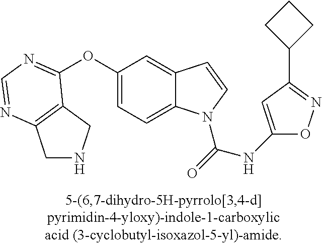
O(C1=CC=C2C(=C1)C=CN2C(=O)NC1=CC(C2CCC2)=NO1)C1=NC=NC2=C1CNC2
